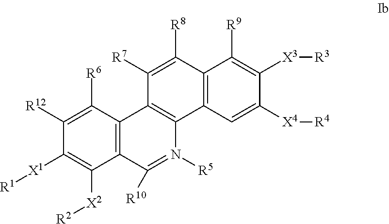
C1([R7])=C([R8])C2=C(C3=C1C1=C(C([R10])=N3[R5])C([X2][R2])=C([X1][R1])C([R12])=C1[R6])C=C([X4][R4])C([X3][R3])=C2[R9]
